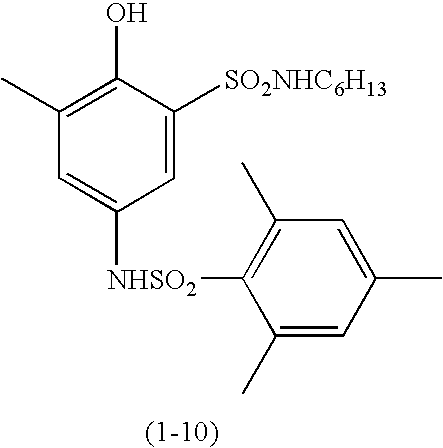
C1(C)=C(O)C([SO2NHC6H13])=CC([NHSO2]C2=C(C)C=C(C)C=C2C)=C1
